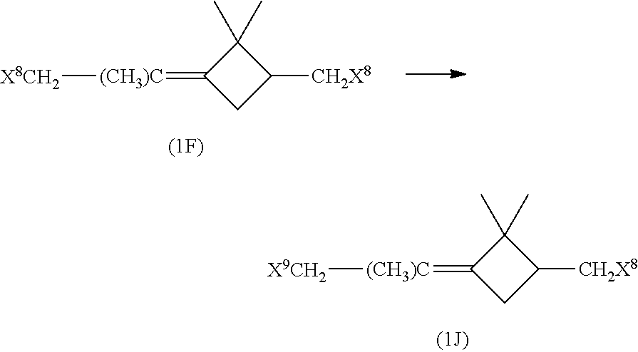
C1(C)(C)C(=[(CH3)C][X9CH2])CC1[CH2X8].C1(C)(C)C(=[(CH3)C][X8CH2])CC1[CH2X8]
